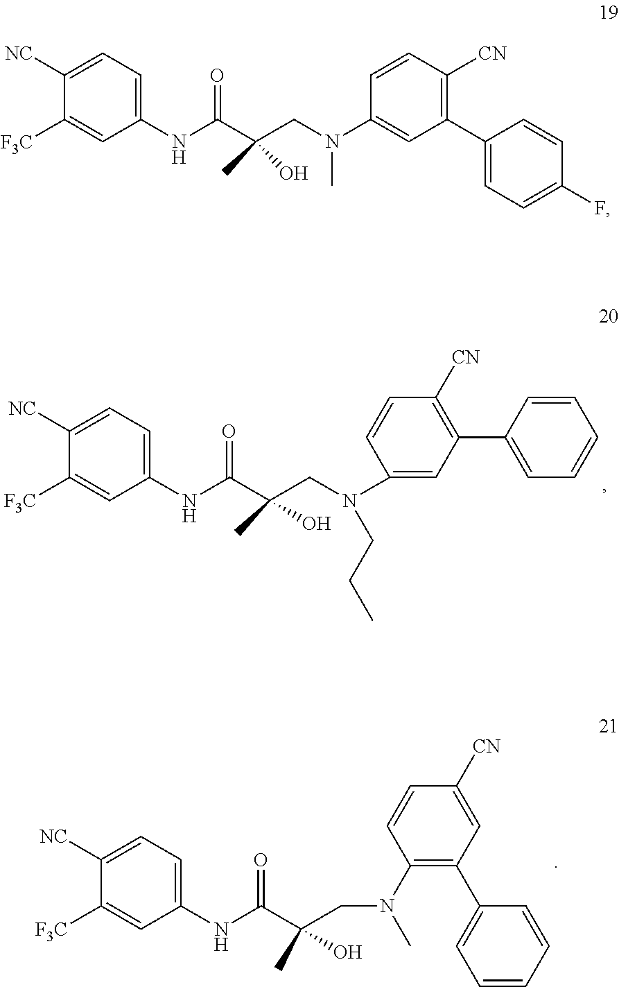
C1(NC(C(CN(CCC)C2=CC(C3=CC=CC=C3)=C([CN])C=C2)(C)O)=O)=CC=C([NC])C([F3C])=C1.C1(NC(C(CN(C)C2=C(C3=CC=CC=C3)C=C([CN])C=C2)(C)O)=O)=CC=C([NC])C([F3C])=C1.C1(NC(C(CN(C2=CC(C3=CC=C(F)C=C3)=C([CN])C=C2)C)(C)O)=O)=CC=C([NC])C([F3C])=C1
